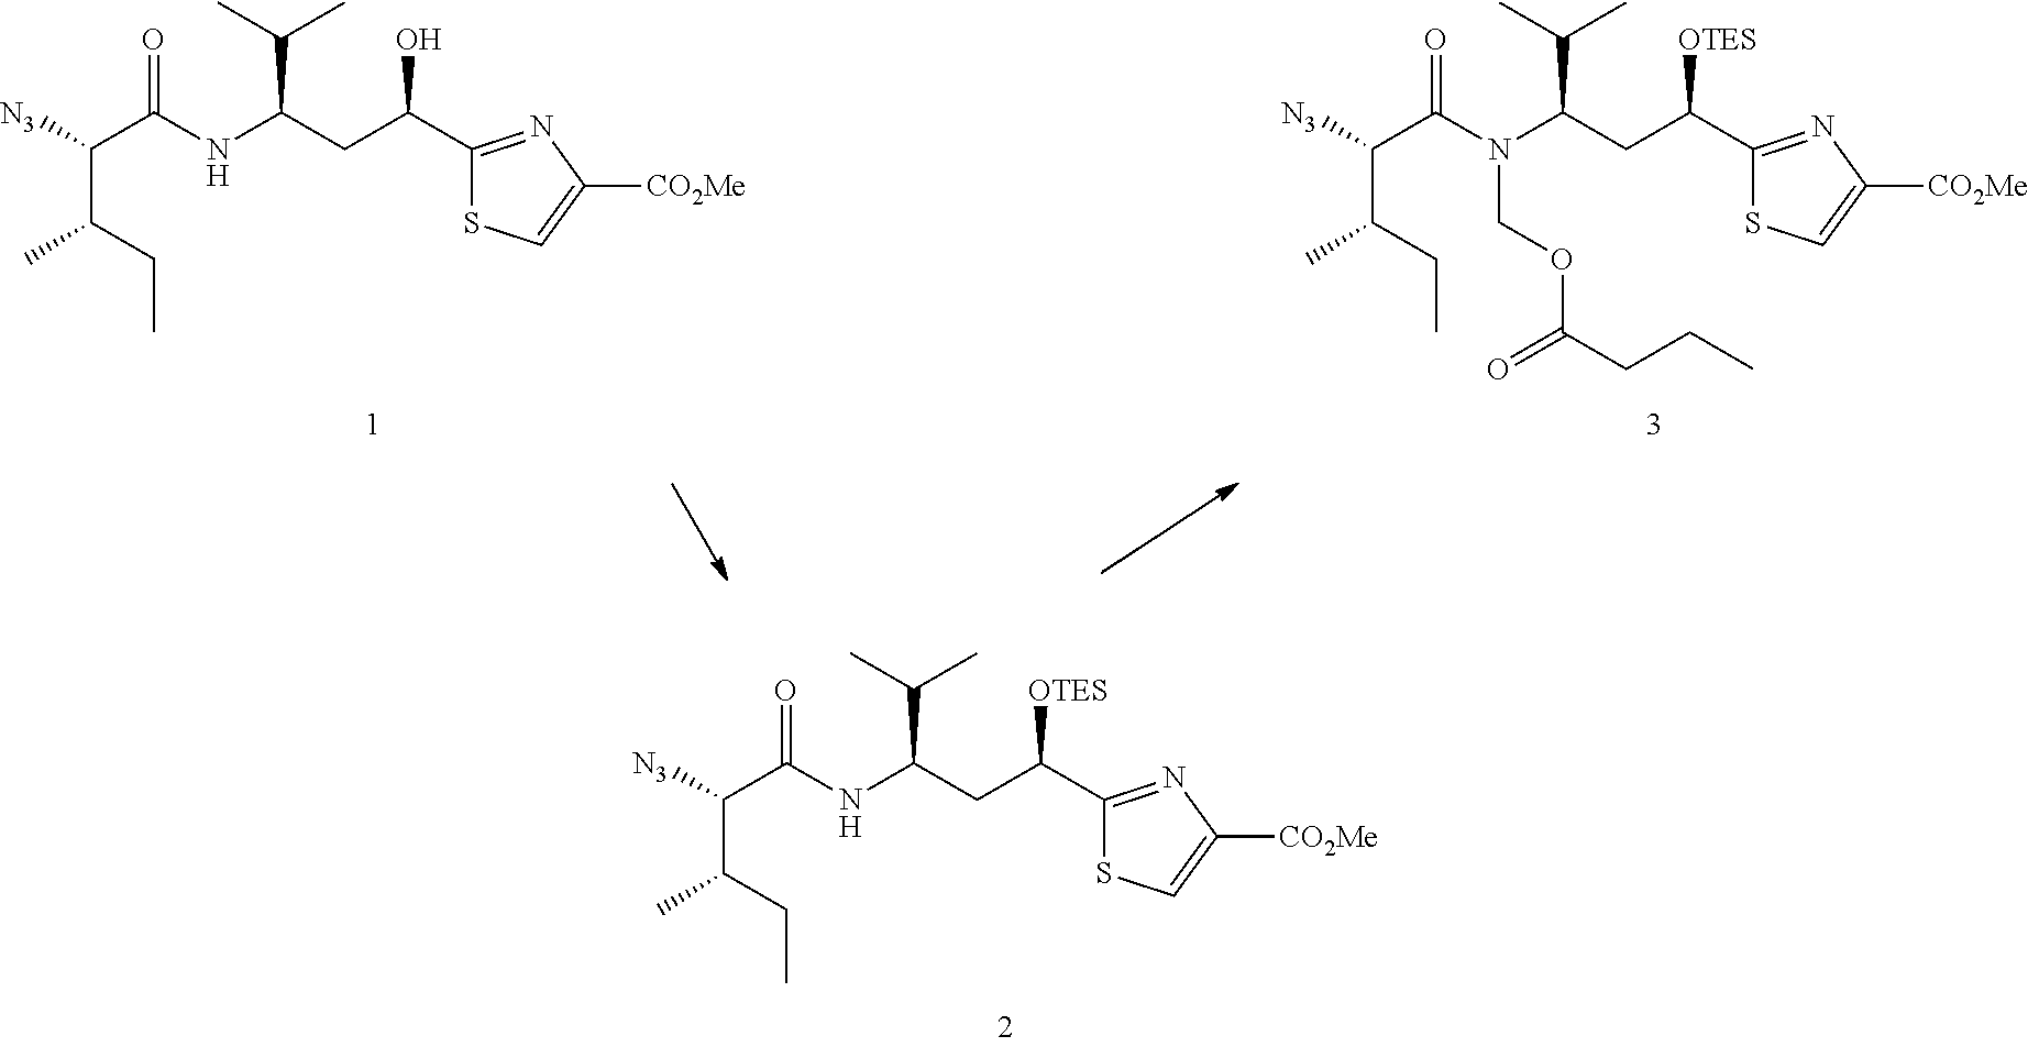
C1(C(CC(NC(C([N3])C(CC)C)=O)C(C)C)O)=NC([CO2Me])=CS1.C1(C(CC(N(C(C([N3])C(CC)C)=O)COC(CCC)=O)C(C)C)[OTES])=NC([CO2Me])=CS1.C1(C(CC(NC(C([N3])C(CC)C)=O)C(C)C)[OTES])=NC([CO2Me])=CS1
